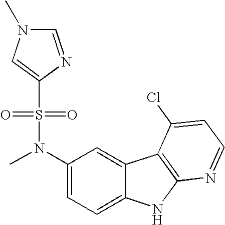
C1(N(C)S(=O)(=O)C2=CN(C)C=N2)=CC=C2C(=C1)C1=C(N2)N=CC=C1Cl
